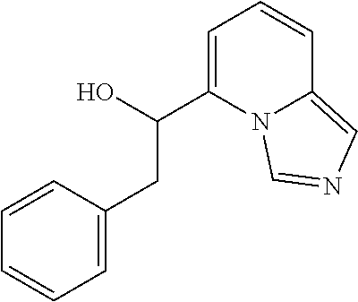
C1=C(C(O)CC2=CC=CC=C2)N2C(=CN=C2)C=C1
